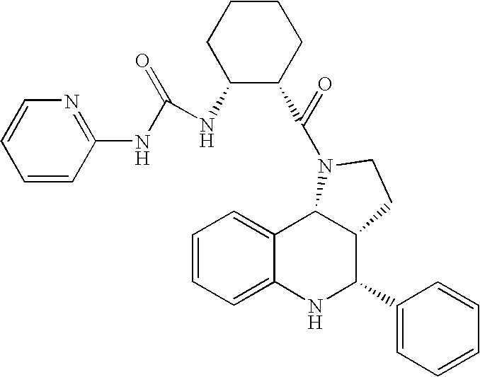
C12=CC=CC=C1NC(C1=CC=CC=C1)C1C2N(C(=O)C2CCCCC2NC(NC2=NC=CC=C2)=O)CC1
